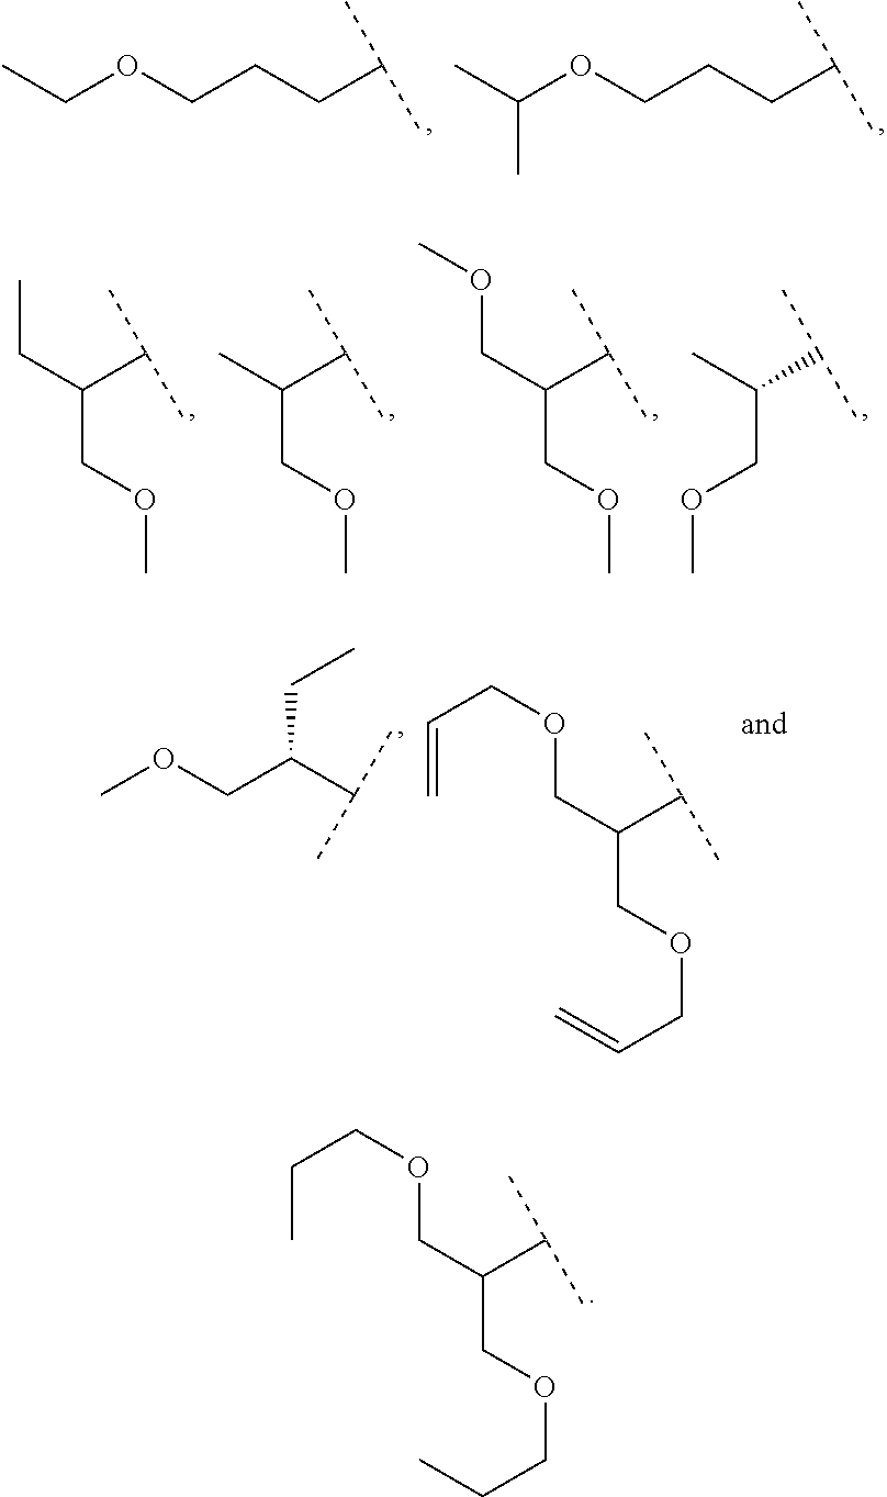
O(CCCC(C)C)CC.O(CCCC(C)C)C(C)C.CCC(COC)C(C)C.CC(COC)C(C)C.C(C(COC)C(C)C)OC.CC(COC)C(C)C.COCC(C(C)C)CC.C(C(COCC=C)C(C)C)OCC=C.C(C(COCCC)C(C)C)OCCC
